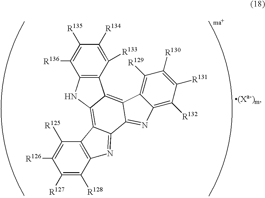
C1([R127])=C([R128])C2=C(C([R125])=C1[R126])C1=C3NC4=C(C3=C3C5=C([R129])C([R130])=C([R131])C([R132])=C5N=C3C1=N2)C([R133])=C([R134])C([R135])=C4[R136]
